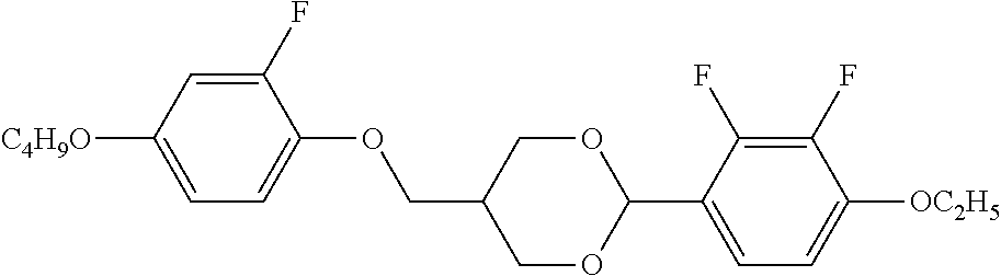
C1(F)=CC([C4H9O])=CC=C1OCC1COC(C2=CC=C([OC2H5])C(F)=C2F)OC1
